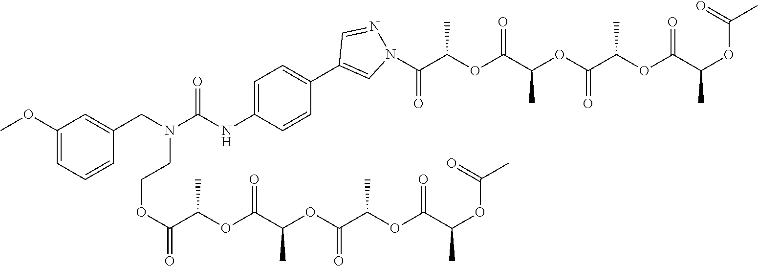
C1(OC)=CC=CC(CN(CCOC(=O)C(OC(C(OC(C(OC(C(OC(C)=O)C)=O)C)=O)C)=O)C)C(NC2=CC=C(C3=CN(C(C(OC(C(OC(C(OC(C(OC(C)=O)C)=O)C)=O)C)=O)C)=O)N=C3)C=C2)=O)=C1
